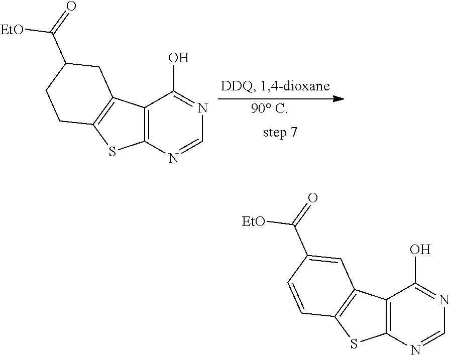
[90 C].C12=C(N=CN=C1O)SC1=C2CC(C(=O)[EtO])CC1.C12=C(N=CN=C1O)SC1=C2C=C(C(=O)[EtO])C=C1
